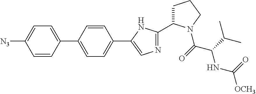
C1=CC(C2=CC=C(C3=CN=C(C4CCCN4C(C(C(C)C)NC(=O)[OCH3])=O)N3)C=C2)=CC=C1[N3]
